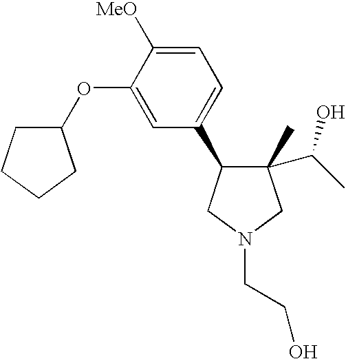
C1(C)(C(O)C)C(C2=CC=C([MeO])C(OC3CCCC3)=C2)CN(CCO)C1
